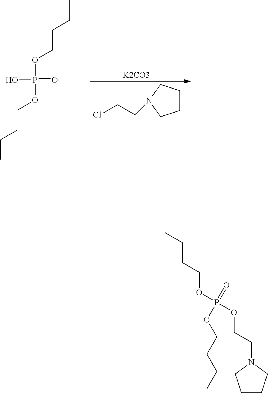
CCCCOP(OCCCC)(=O)O.C1CCN(CCCl)C1.[K2CO3].C1CCN(CCOP(OCCCC)(OCCCC)=O)C1
